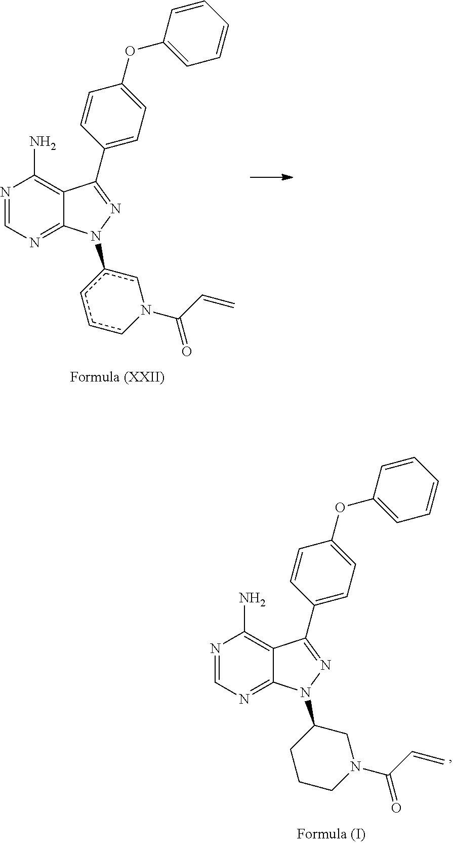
N1=CN=C2C(=C1N)C(C1=CC=C(OC3=CC=CC=C3)C=C1)=NN2c1cccN(C(C=C)=O)c1.N1=CN=C2C(=C1N)C(C1=CC=C(OC3=CC=CC=C3)C=C1)=NN2C1CCCN(C(C=C)=O)C1
